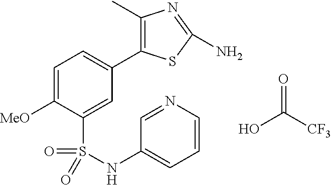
OC(=O)[CF3].C1=C([MeO])C(S(=O)(=O)NC2=CC=CN=C2)=CC(C2=C(C)N=C(N)S2)=C1
